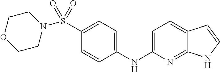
C1=C(NC2=CC=C(S(N3CCOCC3)(=O)=O)C=C2)N=C2C(=C1)C=CN2
